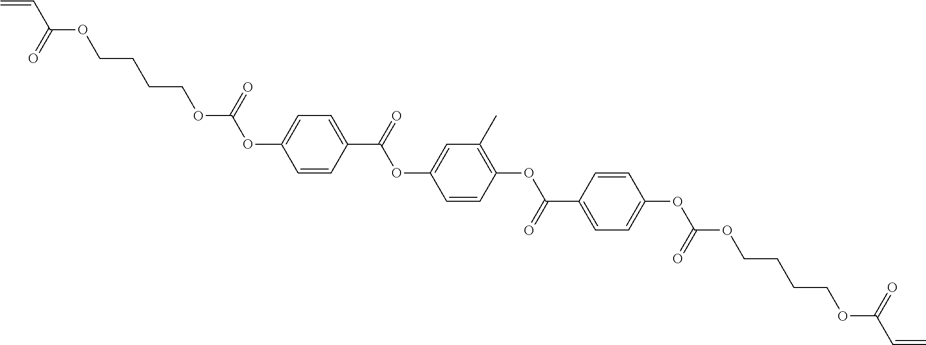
C(CCOC(OC1=CC=C(C(OC2=CC(C)=C(OC(C3=CC=C(OC(OCCCCOC(C=C)=O)=O)C=C3)=O)C=C2)=O)C=C1)=O)COC(C=C)=O
